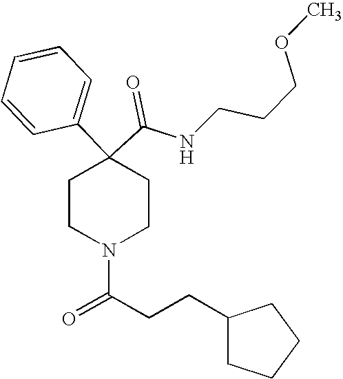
N(C(C1(C2=CC=CC=C2)CCN(C(=O)CCC2CCCC2)CC1)=O)CCCOC
